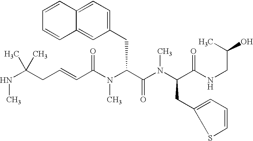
N(C(CC=CC(N(C(C(=O)N(C)C(CC1=CC=CS1)C(=O)NCC(C)O)CC1=CC=C2C(=C1)C=CC=C2)C)=O)(C)C)C
